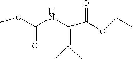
O(C(NC(=C(C)C)C(OCC)=O)=O)C
